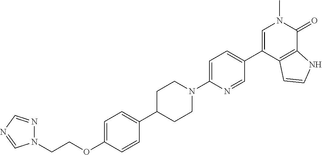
C(OC1=CC=C(C2CCN(C3=CC=C(C4=CN(C)C(=O)C5=C4C=CN5)C=N3)CC2)C=C1)CN1N=CN=C1
